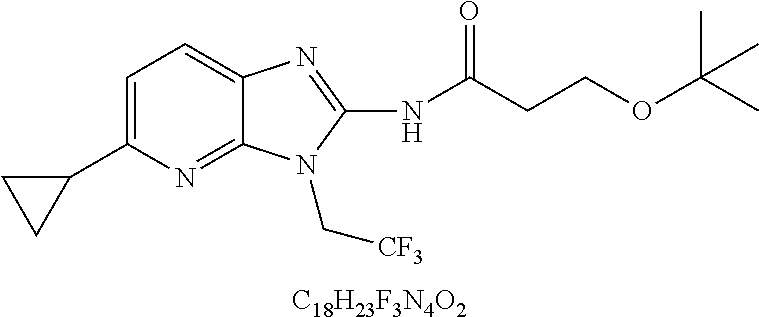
[C18H23F3N4O2].C1=C(C2CC2)N=C2C(=C1)N=C(NC(CCOC(C)(C)C)=O)N2C[CF3]
